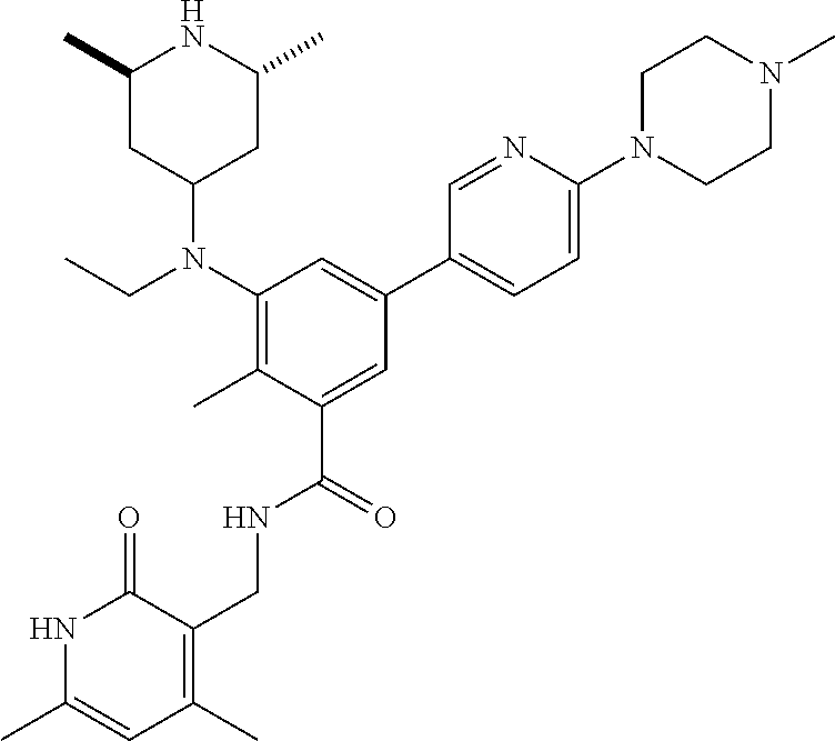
N1C(C)=CC(C)=C(CNC(C2=CC(C3=CC=C(N4CCN(C)CC4)N=C3)=CC(N(CC)C3CC(C)NC(C)C3)=C2C)=O)C1=O
